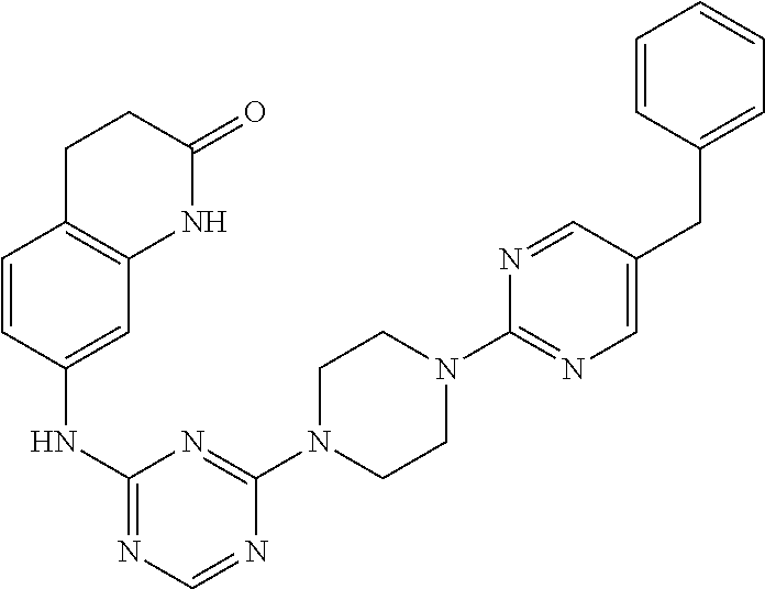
C1(N2CCN(C3=NC(NC4=CC5=C(C=C4)CCC(=O)N5)=NC=N3)CC2)=NC=C(CC2=CC=CC=C2)C=N1
